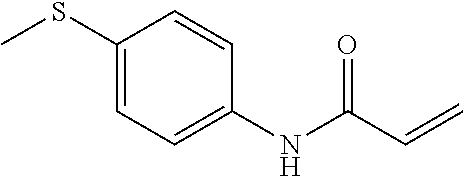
C1(NC(C=C)=O)=CC=C(SC)C=C1
